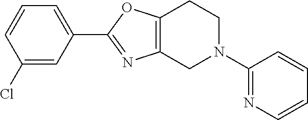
C12=C(N=C(C3=CC=CC(Cl)=C3)O1)CN(C1=NC=CC=C1)CC2
